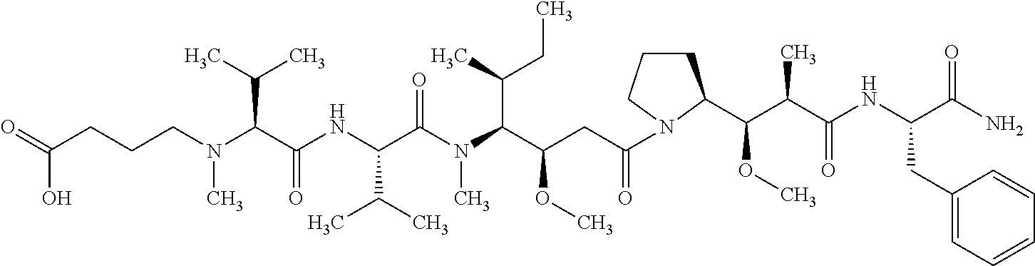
O=C(CCCN(C(C(NC(C(N(C(C(CC(=O)N1CCCC1C(C(C(NC(C(N)=O)CC1=CC=CC=C1)=O)C)OC)OC)C(C)CC)C)=O)C(C)C)=O)C(C)C)C)O
